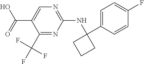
C1(C(F)(F)F)=NC(NC2(C3=CC=C(F)C=C3)CCC2)=NC=C1C(O)=O
